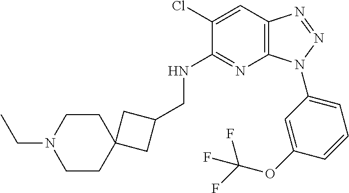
C1(Cl)=CC2=C(N=C1NCC1CC3(C1)CCN(CC)CC3)N(C1=CC=CC(OC(F)(F)F)=C1)N=N2
